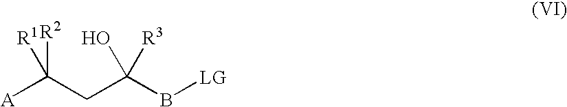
[A]C(CC(B[LG])(O)[R3])([R1])[R2]
